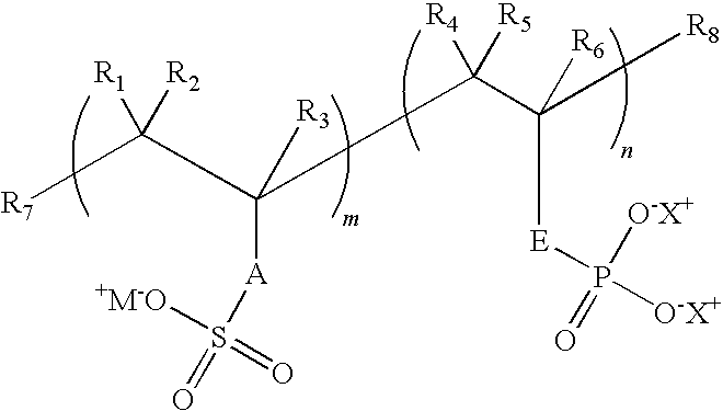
[R7]C(C(C(C([R8])([R6])[E]P([O-X+])([O-X+])=O)([R4])[R5])([A]S(=O)(=O)[+M-O])[R3])([R1])[R2]
